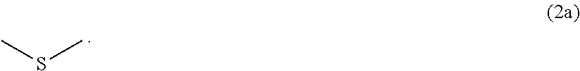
CSC
